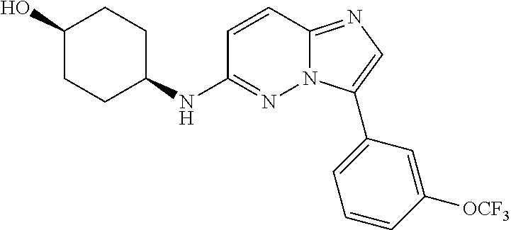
C1(O)CCC(NC2=NN3C(=NC=C3C3=CC=CC([OCF3])=C3)C=C2)CC1
